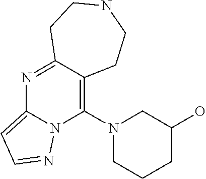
C12=NC3=CC=NN3C(N3CCCC(O)C3)=C1CCNCC2
